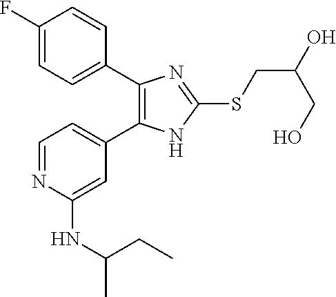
C1=C(C2=C(C3=CC=C(F)C=C3)N=C(SCC(O)CO)N2)C=C(NC(C)CC)N=C1
